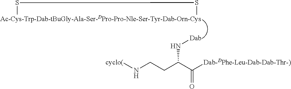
[cyclo(]NCCC(C([Dab-DPhe-Leu-Dab-Dab-Thr-)])=O)N[Dab].[Ac-Cys-Trp-Dab-tBuGly-Ala-Ser-DPro-Pro-Nle-Ser-Tyr-Dab-Orn-Cys]1SS1
